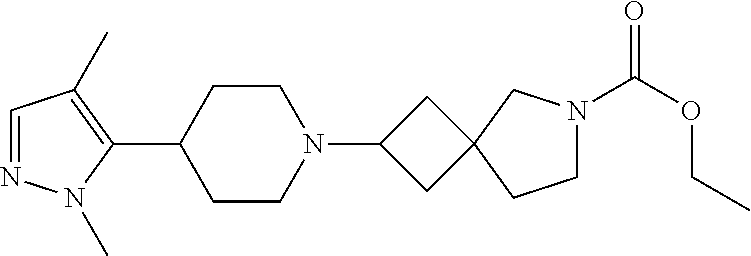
C1=NN(C)C(C2CCN(C3CC4(C3)CCN(C(OCC)=O)C4)CC2)=C1C
